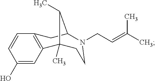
C1(O)=CC2=C(C=C1)CC1C(C)C2(C)CCN1CC=C(C)C
